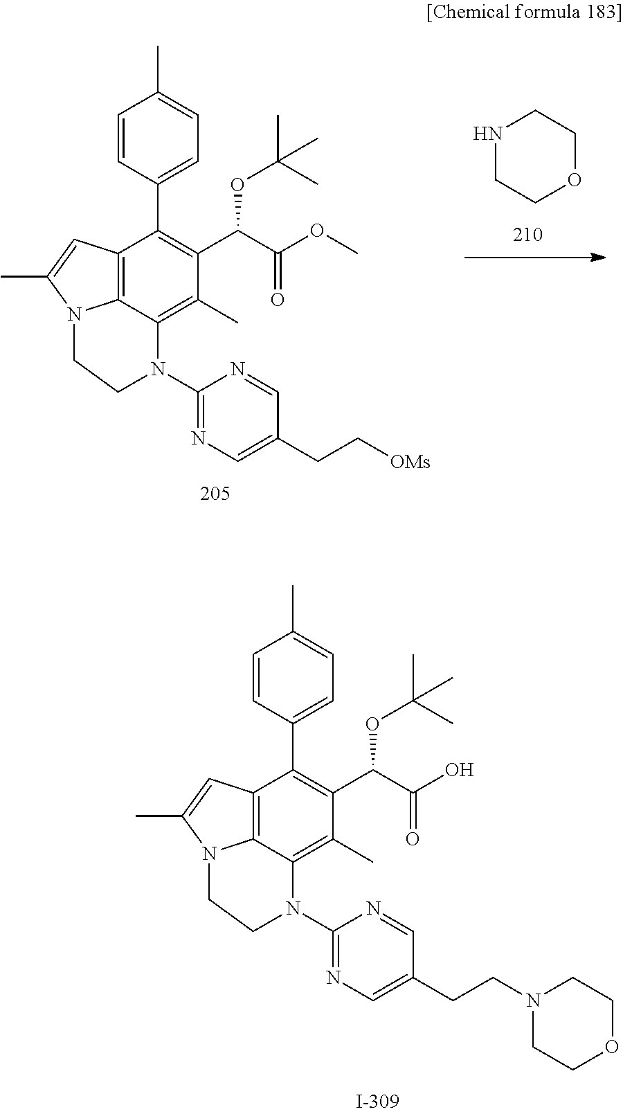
N1CCOCC1.C12=C3C(=C(C)C(C(OC(C)(C)C)C(OC)=O)=C1C1=CC=C(C)C=C1)N(C1=NC=C(CC[OMs])C=N1)CCN3C(C)=C2.C12=C3C(=C(C)C(C(OC(C)(C)C)C(O)=O)=C1C1=CC=C(C)C=C1)N(C1=NC=C(CCN4CCOCC4)C=N1)CCN3C(C)=C2
